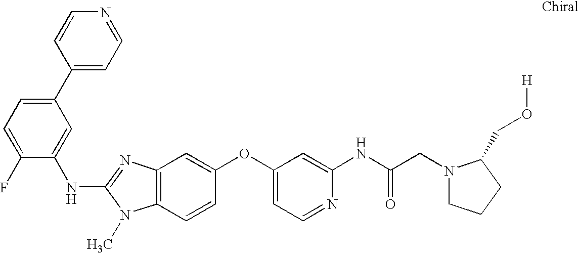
C1(C2=CC=NC=C2)=CC=C(F)C(NC2=NC3=C(N2C)C=CC(OC2=CC=NC(NC(CN4CCCC4CO[H])=O)=C2)=C3)=C1
